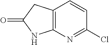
C12=C(N=C(Cl)C=C1)NC(=O)C2
